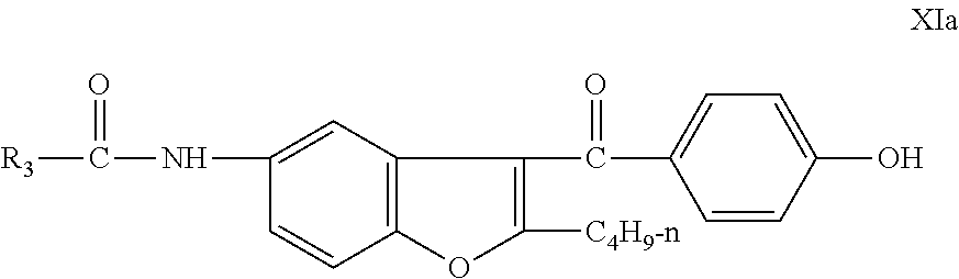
C12=C(C=C(NC([R3])=O)C=C1)C(C(C1=CC=C(O)C=C1)=O)=C([C4H9-n])O2
